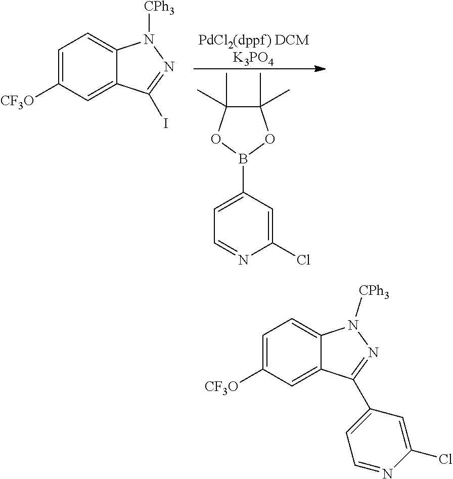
C1=C([CF3O])C=C2C(=C1)N([CPh3])N=C2I.C1(C)(C)C(C)(C)OB(C2=CC=NC(Cl)=C2)O1.C1=C([CF3O])C=C2C(=C1)N([CPh3])N=C2C1=CC=NC(Cl)=C1
